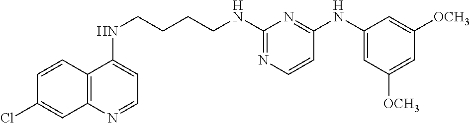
C12=C(N=CC=C1NCCCCNC1=NC=CC(NC3=CC([OCH3])=CC([OCH3])=C3)=N1)C=C(Cl)C=C2
